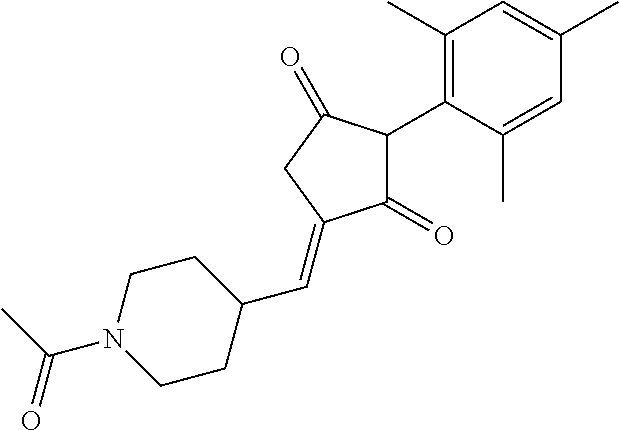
C1(=O)C(C2=C(C)C=C(C)C=C2C)C(=O)CC1=CC1CCN(C(C)=O)CC1
